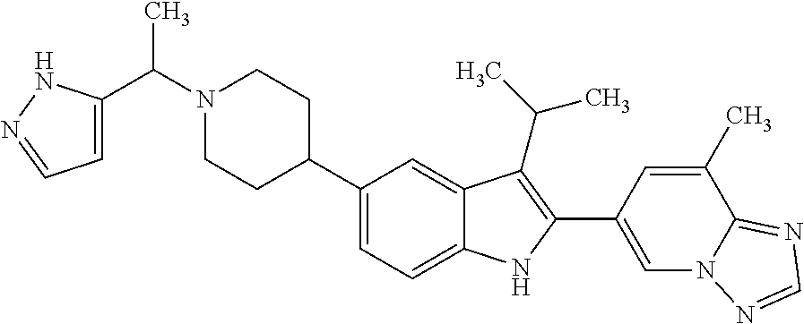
N1(C(C2=CC=NN2)C)CCC(C2=CC=C3C(=C2)C(C(C)C)=C(C2=CN4C(=NC=N4)C(C)=C2)N3)CC1
